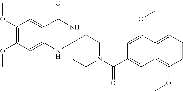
C1(OC)=C(OC)C=C2C(=C1)C(=O)NC1(N2)CCN(C(C2=CC3=C(OC)C=CC=C3C(OC)=C2)=O)CC1
